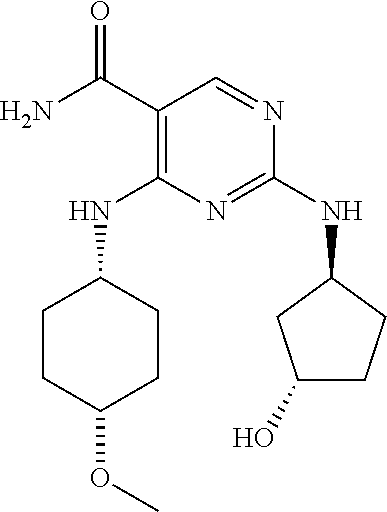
O=C(C1=C(NC2CCC(OC)CC2)N=C(NC2CC(O)CC2)N=C1)N
